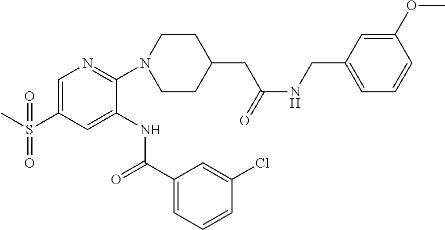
C1=C(S(C)(=O)=O)C=C(NC(C2=CC=CC(Cl)=C2)=O)C(N2CCC(CC(=O)NCC3=CC=CC(OC)=C3)CC2)=N1
